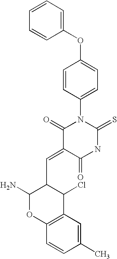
C1(OC2=CC=CC=C2)=CC=C(N2C(=O)C(=CC3C(N)OC4=C(C3Cl)C=C(C)C=C4)C(=O)NC2=S)C=C1
